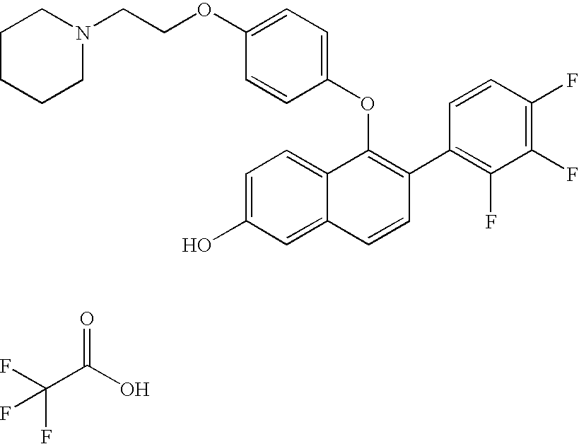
O(C1=C(C2=C(F)C(F)=C(F)C=C2)C=CC2=CC(O)=CC=C12)C1=CC=C(OCCN2CCCCC2)C=C1.FC(C(O)=O)(F)F
